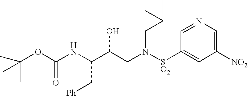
O(C(NC(C(CN([SO2]C1=CC([NO2])=CN=C1)CC(C)C)O)C[Ph])=O)C(C)(C)C
